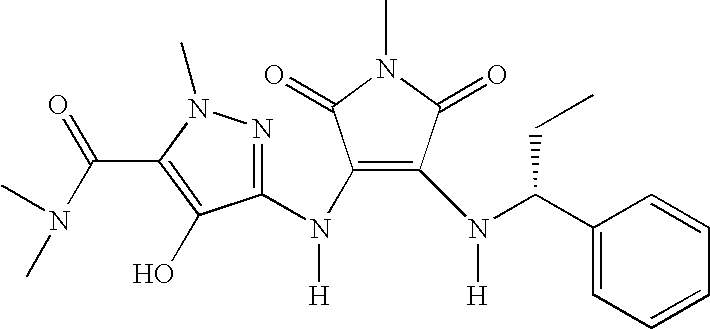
CN1C(=O)C(N(C2=NN(C)C(C(N(C)C)=O)=C2O)[H])=C(N(C(C2=CC=CC=C2)CC)[H])C1=O
